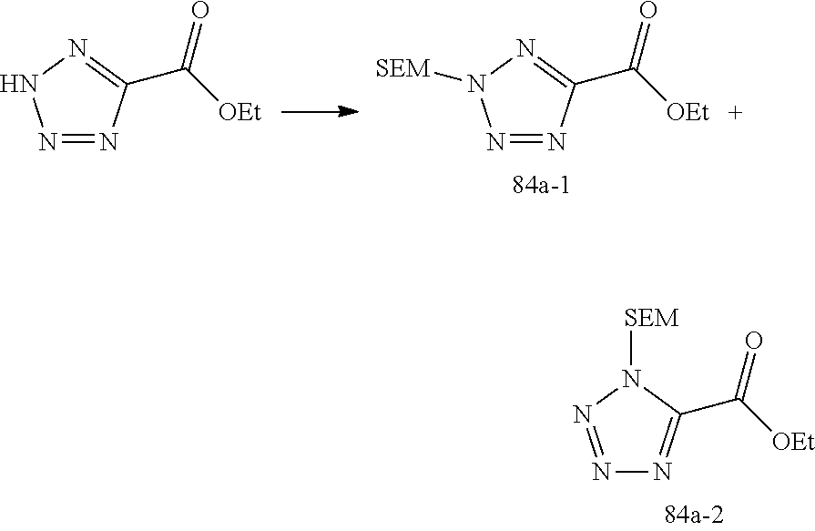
N1=NC(C([OEt])=O)=NN1.N1=NC(C([OEt])=O)=NN1[SEM].N1=NN([SEM])C(C([OEt])=O)=N1
